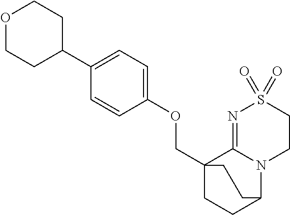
C(C12CCC(N3C1=NS(=O)(=O)CC3)CC2)OC1=CC=C(C2CCOCC2)C=C1
